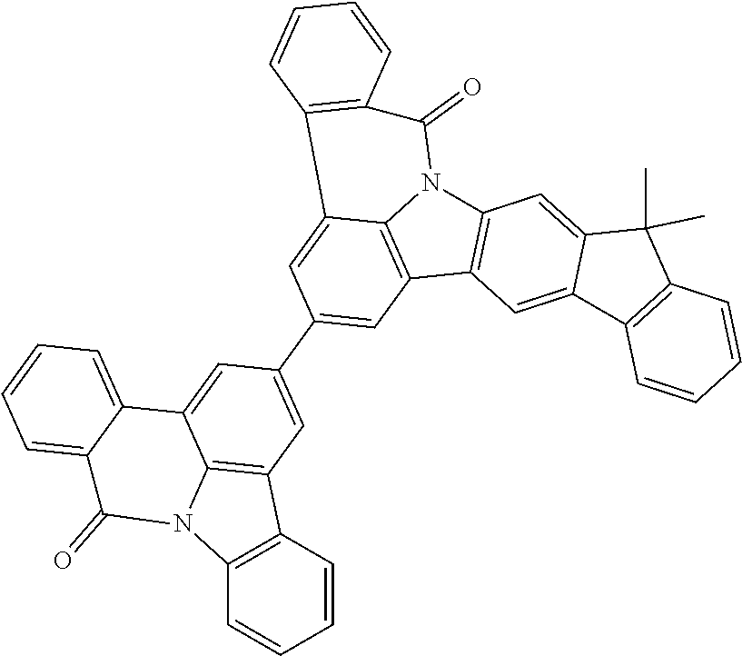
C12=C(C3=C4N1C(=O)C1=C(C4=CC(C4=CC5=C6C(=C4)C4=CC=CC=C4C(=O)N6C4=C5C=CC=C4)=C3)C=CC=C1)C=C1C(=C2)C(C)(C)C2=C1C=CC=C2
